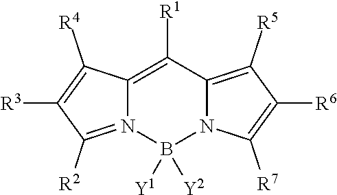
C12=C([R1])C3=C([R5])C([R6])=C([R7])N3B([Y2])([Y1])N1=C([R2])C([R3])=C2[R4]
